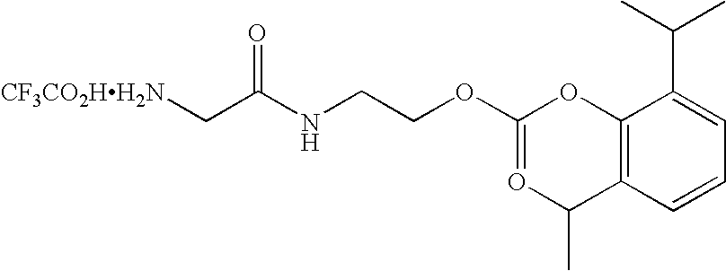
[CF3CO2HH2N]CC(NCCOC1=OC(C)C2=C(O1)C(C(C)C)=CC=C2)=O
